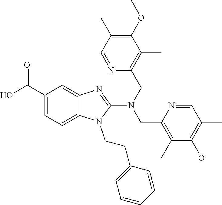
O=C(O)C1=CC=C2N(CCC3=CC=CC=C3)C(N(CC3=C(C)C(OC)=C(C)C=N3)CC3=C(C)C(OC)=C(C)C=N3)=NC2=C1
